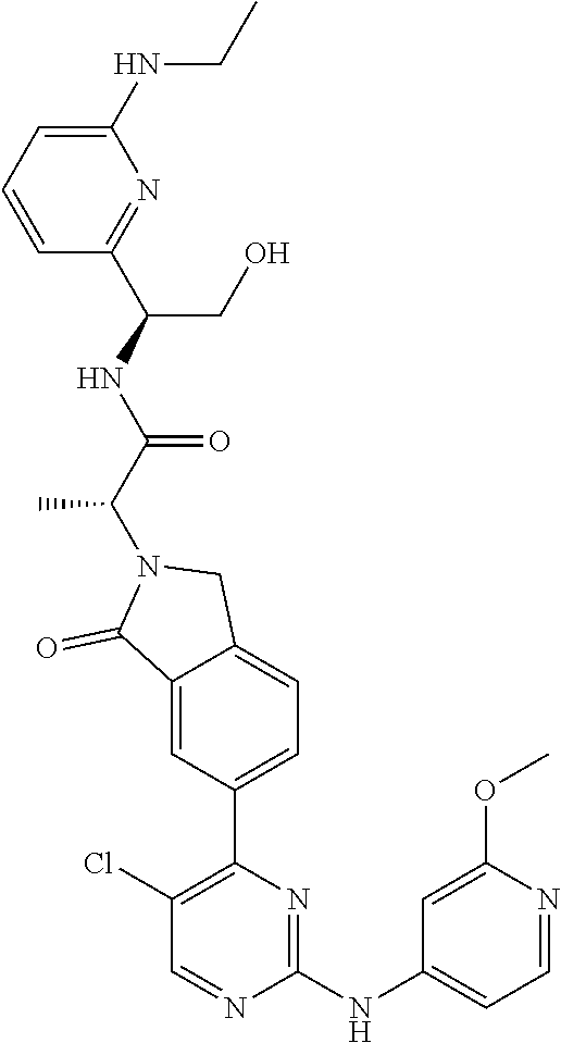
C1(NC2=CC=NC(OC)=C2)=NC(C2=CC=C3C(=C2)C(=O)N(C(C(NC(C2=NC(NCC)=CC=C2)CO)=O)C)C3)=C(Cl)C=N1
